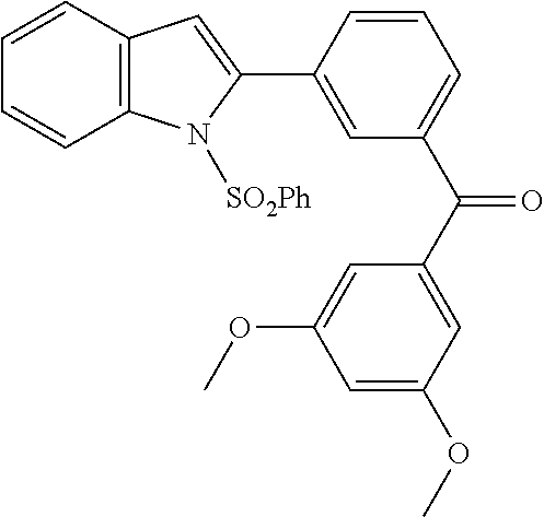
C12=C(C=CC=C1)C=C(C1=CC(C(C3=CC(OC)=CC(OC)=C3)=O)=CC=C1)N2[SO2Ph]
